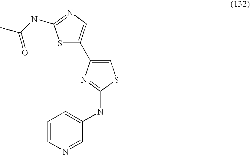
S1C(C2=CSC(NC3=CC=CN=C3)=N2)=CN=C1NC(C)=O
